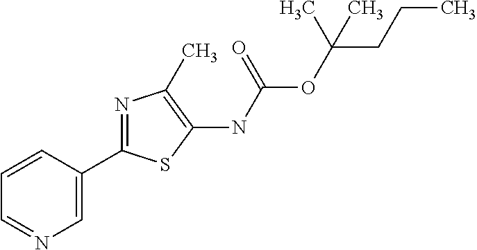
N1=CC=CC(C2=NC(C)=C(NC(OC(CCC)(C)C)=O)S2)=C1
